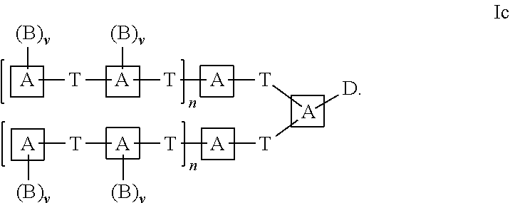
[A]([T][A]([D])[T][A][T][A]([T][A][(B)v])[(B)v])[T][A]([T][A][(B)v])[(B)v]
